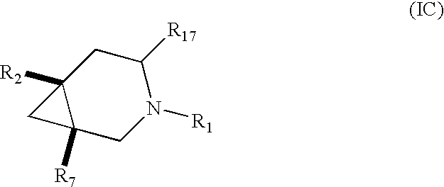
C12([R7])CN([R1])C([R17])CC1([R2])C2
